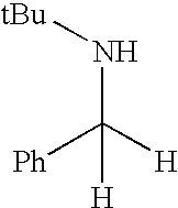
N(C([H])([Ph])[H])[tBu]
